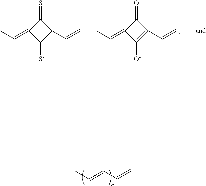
C1(=O)C(=CC)C([O-])=C1C=C.C1(=S)C(=CC)C([S-])C1C=C.C(C=C)=CC
